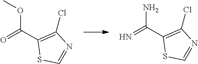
C(C1=C(Cl)N=CS1)(=O)OC.C(C1=C(Cl)N=CS1)(=N)N
